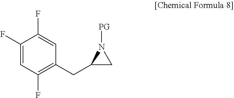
C1(F)=CC(F)=C(CC2CN2[PG])C=C1F
